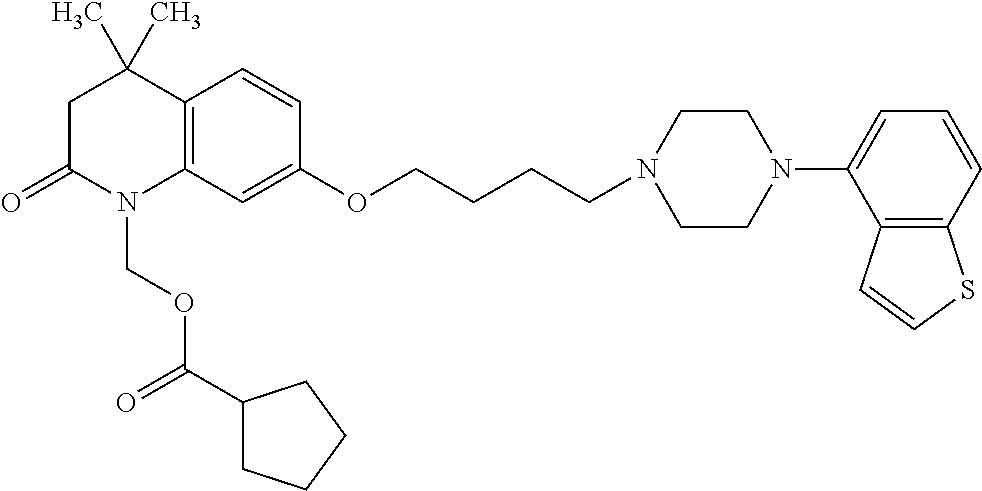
C1C(=O)N(COC(=O)C2CCCC2)C2=C(C1(C)C)C=CC(OCCCCN1CCN(C3=CC=CC4=C3C=CS4)CC1)=C2
